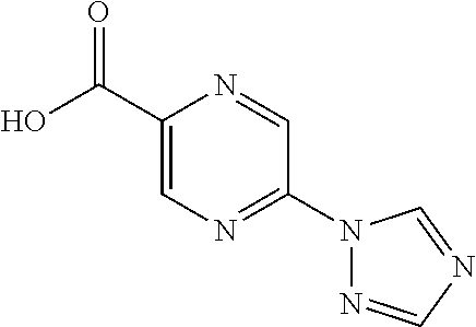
OC(=O)C1=CN=C(N2N=CN=C2)C=N1
